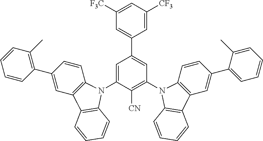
[CN]C1=C(N2C3=C(C=C(C4=CC=CC=C4C)C=C3)C3=C2C=CC=C3)C=C(C2=CC([F3C])=CC([CF3])=C2)C=C1N1C2=C(C=C(C3=C(C)C=CC=C3)C=C2)C2=C1C=CC=C2
